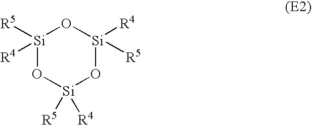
[Si]1([R5])([R4])O[Si]([R5])([R4])O[Si]([R4])([R5])O1
